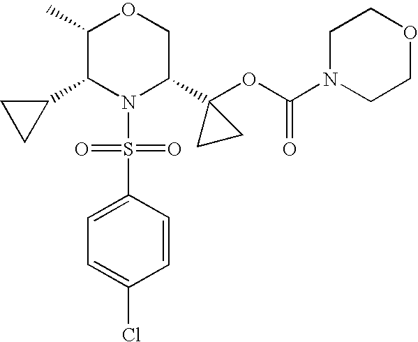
C1(C2N(S(=O)(=O)C3=CC=C(Cl)C=C3)C(C3(OC(=O)N4CCOCC4)CC3)COC2C)CC1
